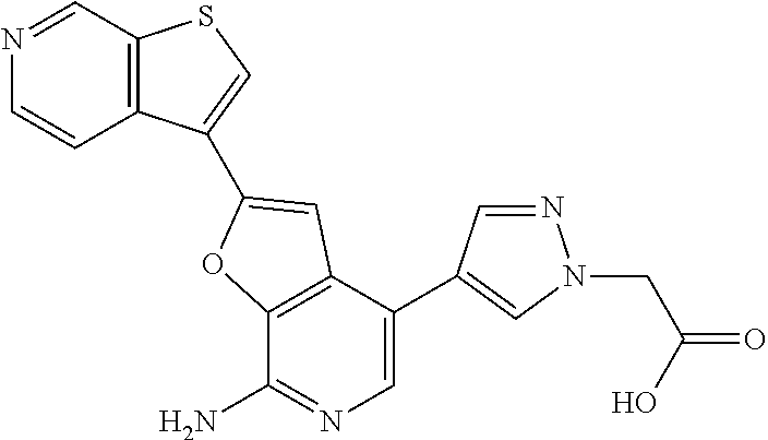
C12=C(C(C3=CN(CC(O)=O)N=C3)=CN=C1N)C=C(C1=CSC3=C1C=CN=C3)O2
